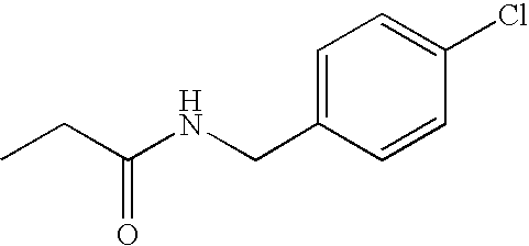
CCC(NCC1=CC=C(Cl)C=C1)=O
